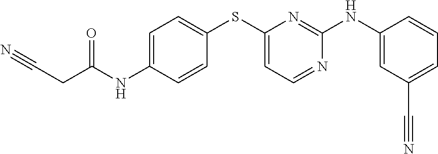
C1=CC(NC2=NC(SC3=CC=C(NC(CC#N)=O)C=C3)=CC=N2)=CC(C#N)=C1
